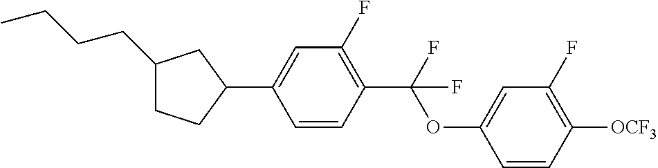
C1(CCCC)CCC(C2=CC(F)=C(C(OC3=CC(F)=C([OCF3])C=C3)(F)F)C=C2)C1
